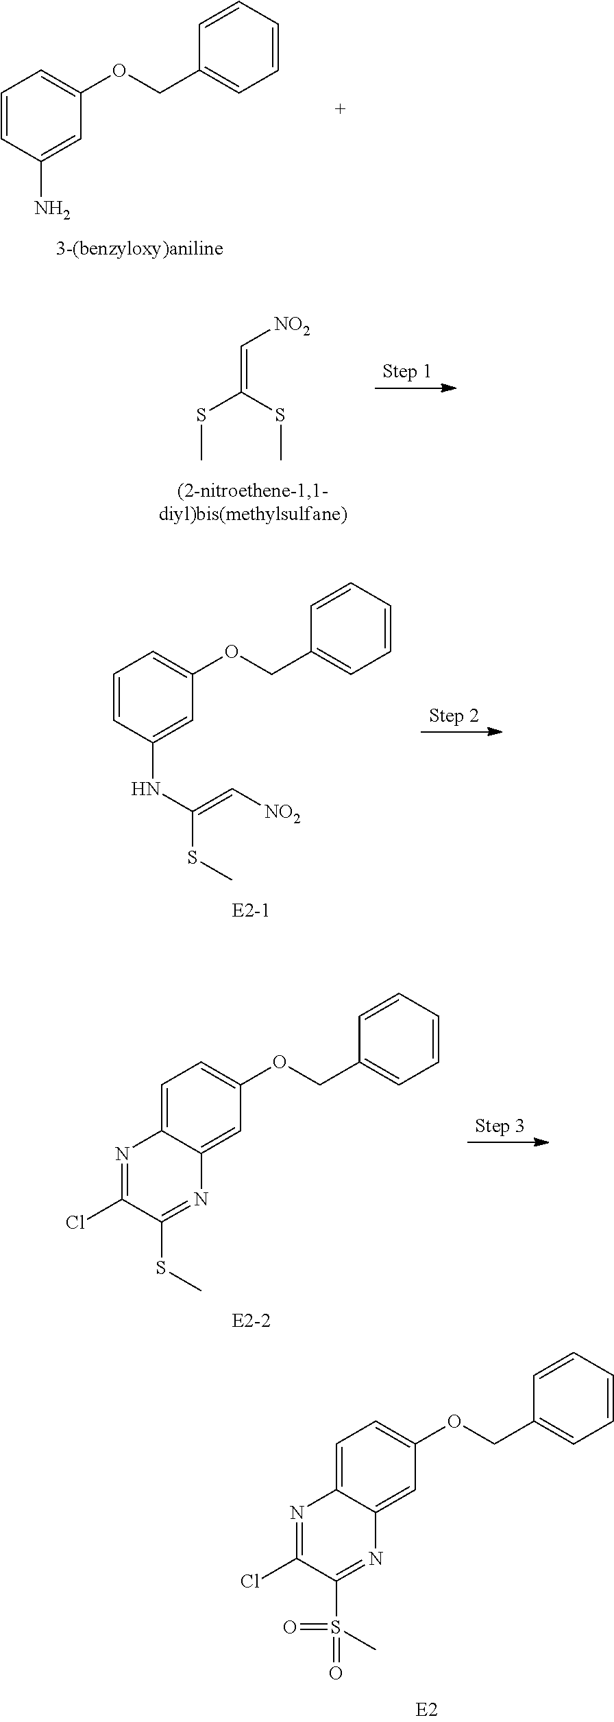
C1=C2C(=CC(OCC3=CC=CC=C3)=C1)N=C(S(C)(=O)=O)C(Cl)=N2.C1=CC(N)=CC(OCC2=CC=CC=C2)=C1.CSC(=C[NO2])SC.C1=CC(NC(=C[NO2])SC)=CC(OCC2=CC=CC=C2)=C1.C1=C2C(=CC(OCC3=CC=CC=C3)=C1)N=C(SC)C(Cl)=N2
